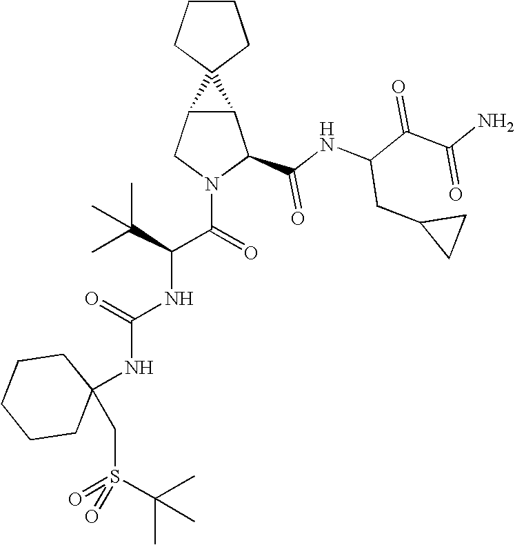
C12C(CN(C(=O)C(C(C)(C)C)NC(NC3(CS(C(C)(C)C)(=O)=O)CCCCC3)=O)C1C(NC(C(C(N)=O)=O)CC1CC1)=O)C21CCCC1
